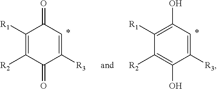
C1([R1])=C([R2])C(=O)C([R3])=CC1=O.C1([R1])=C(O)C=C([R3])C(O)=C1[R2]
